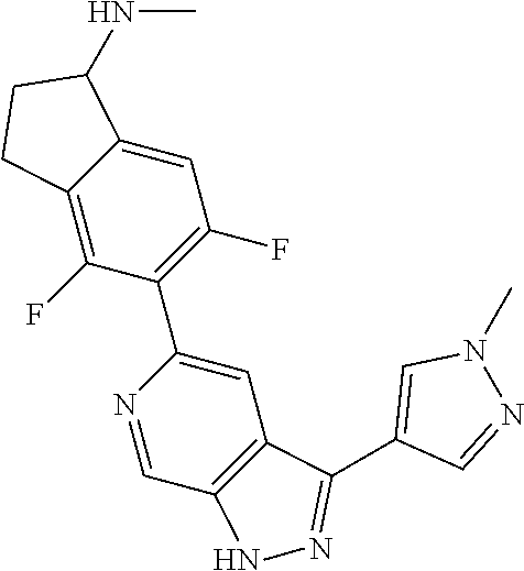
C1=C2C(=C(F)C(C3=CC4=C(C=N3)NN=C4C3=CN(C)N=C3)=C1F)CCC2NC
